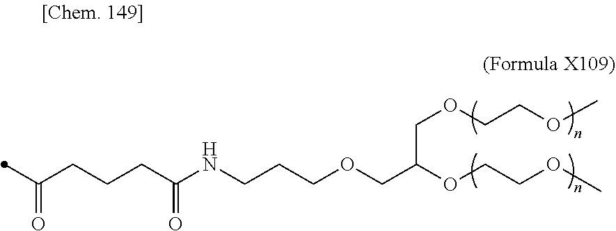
C(C(OCCOC)COCCOC)OCCCNC(CCCC(=O)C)=O
